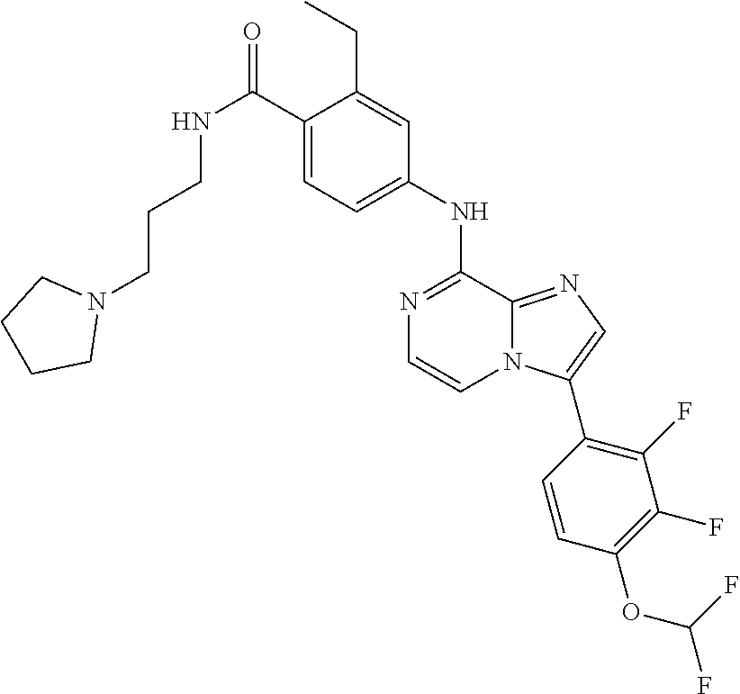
N(C(C1=CC=C(NC2=NC=CN3C2=NC=C3C2=C(F)C(F)=C(OC(F)F)C=C2)C=C1CC)=O)CCCN1CCCC1
